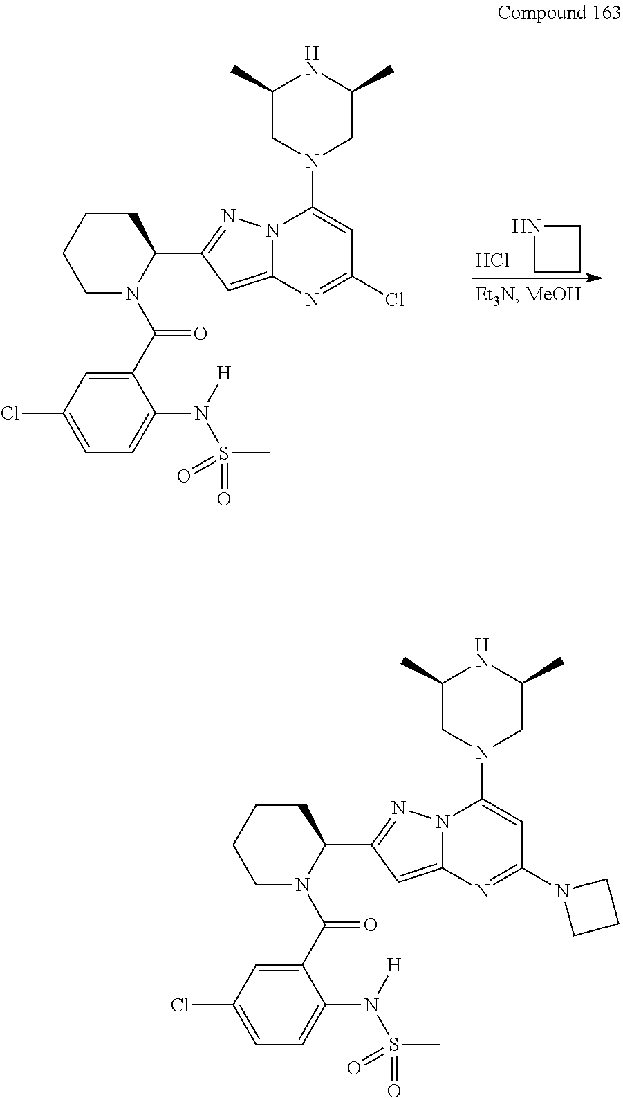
N1CCC1.Cl.C1CCN(C(C2=CC(Cl)=CC=C2N(S(=O)(C)=O)[H])=O)C(C2=NN3C(=C2)N=C(Cl)C=C3N2CC(C)NC(C)C2)C1.C1CCN(C(C2=CC(Cl)=CC=C2N(S(=O)(C)=O)[H])=O)C(C2=NN3C(=C2)N=C(N2CCC2)C=C3N2CC(C)NC(C)C2)C1
